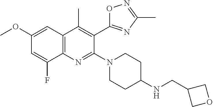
C1(OC)=CC2=C(N=C(N3CCC(NCC4COC4)CC3)C(C3=NC(C)=NO3)=C2C)C(F)=C1
